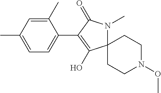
C1(C)=CC(C)=CC=C1C1=C(O)C2(N(C)C1=O)CCN(OC)CC2
